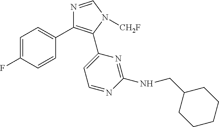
C1=C(F)C=CC(C2=C(C3=CC=NC(NCC4CCCCC4)=N3)N([CH2F])C=N2)=C1
